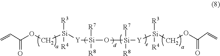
C=CC(OC[Si]([R3])([R4])[Y][Si](O[Si]([Y][Si](COC(=O)C=C)([R3])[R4])([R7])[R8])([R8])[R7])=O
